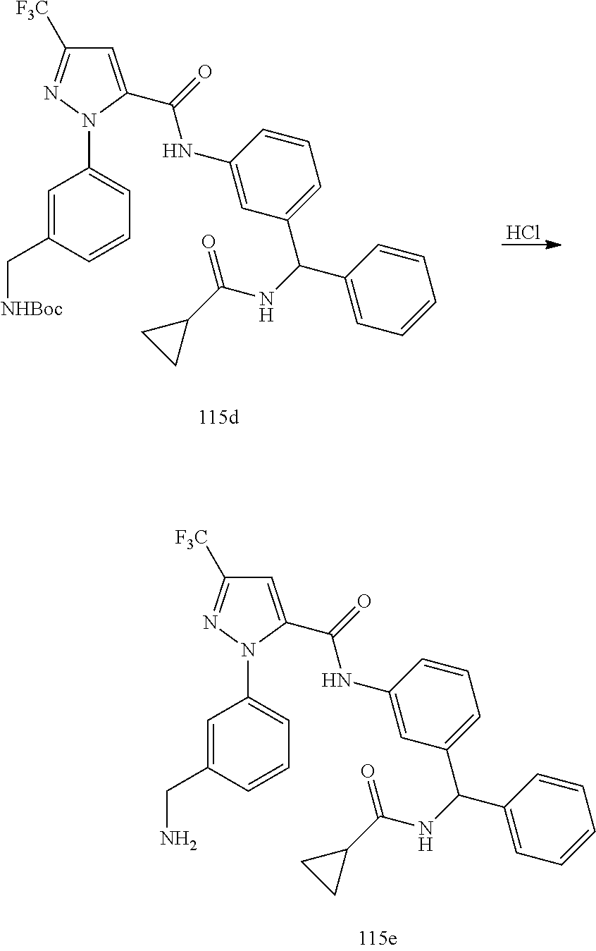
C1=C(C(=O)NC2=CC(C(C3=CC=CC=C3)NC(C3CC3)=O)=CC=C2)N(C2=CC=CC(CN)=C2)N=C1[F3C].C1=C(C(=O)NC2=CC(C(C3=CC=CC=C3)NC(C3CC3)=O)=CC=C2)N(C2=CC=CC(C[NHBoc])=C2)N=C1[F3C].Cl
